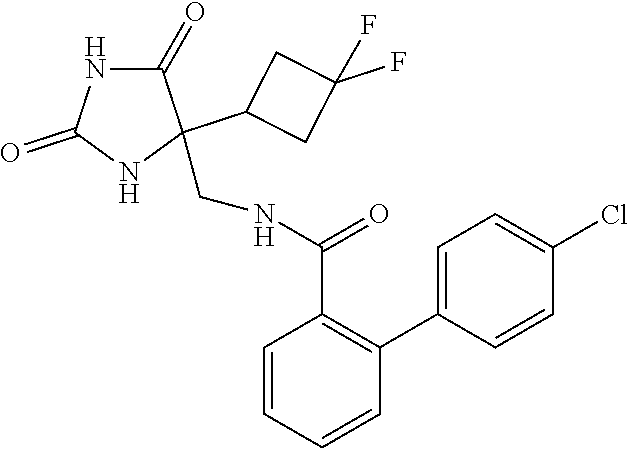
C1(C2(CNC(C3=C(C4=CC=C(Cl)C=C4)C=CC=C3)=O)C(=O)NC(=O)N2)CC(F)(F)C1
